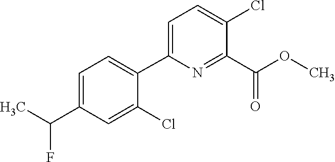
C1=C(C(C)F)C=C(Cl)C(C2=CC=C(Cl)C(C(OC)=O)=N2)=C1
